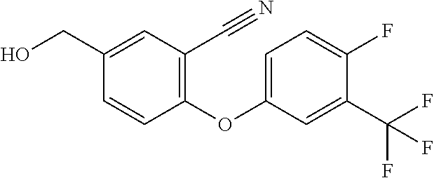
C1=CC(CO)=CC(C#N)=C1OC1=CC=C(F)C(C(F)(F)F)=C1
